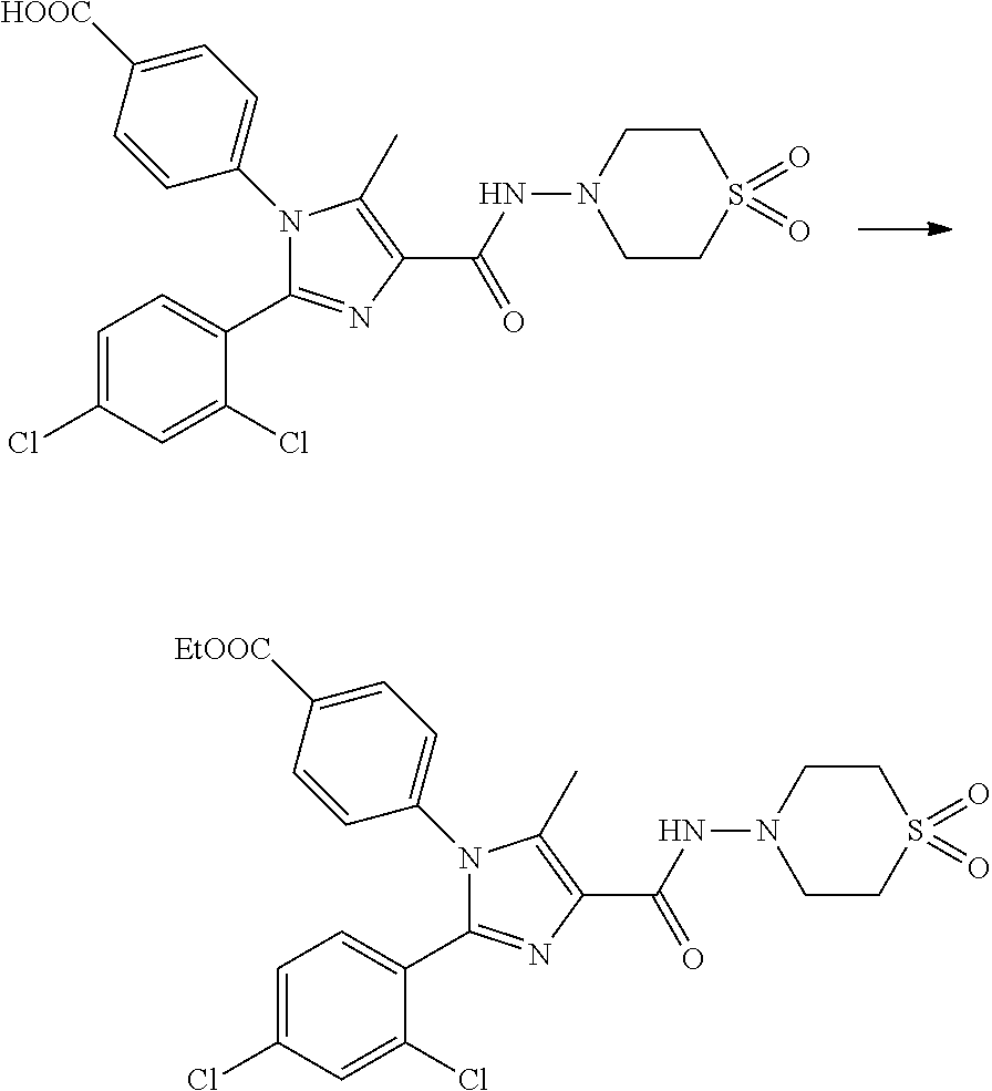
N1(C2=CC=C([HOOC])C=C2)C(C2=CC=C(Cl)C=C2Cl)=NC(C(NN2CCS(=O)(=O)CC2)=O)=C1C.N1(C2=CC=C([EtOOC])C=C2)C(C2=CC=C(Cl)C=C2Cl)=NC(C(NN2CCS(=O)(=O)CC2)=O)=C1C
